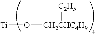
[Ti]O[CH2CHC4H9][C2H5]
